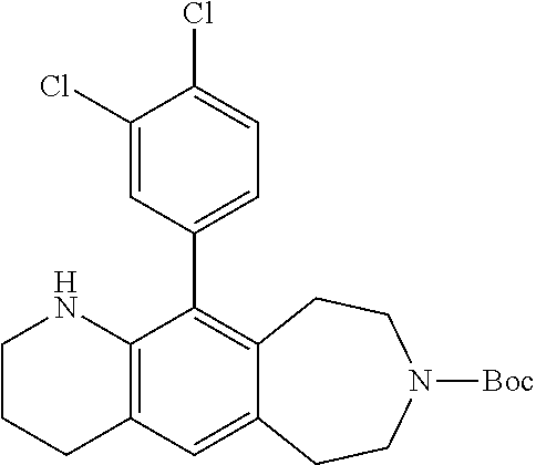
C12=C(C(C3=CC=C(Cl)C(Cl)=C3)=C3C(=C1)CCN([Boc])CC3)NCCC2
